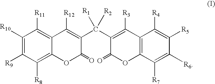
C1([R10])=C([R9])C([R8])=C2C(=C1[R11])C([R12])=C(C(C1=C([R3])C3=C(OC1=O)C([R7])=C([R6])C([R5])=C3[R4])([R1])[R2])C(=O)O2
